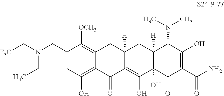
C1(CN(C[F3C])CC)=CC(O)=C2C(=C1[OCH3])CC1([H])C(=C(O)C3(O)C([H])(C1)C(N(C)C)C(O)=C(C(N)=O)C3=O)C2=O
